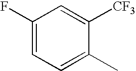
C1(F)=CC=C(C)C([CF3])=C1
